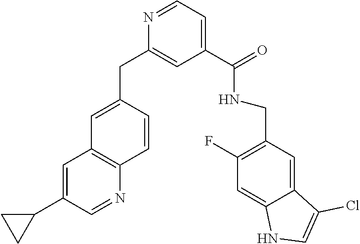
N1=CC=C(C(NCC2=C(F)C=C3C(=C2)C(Cl)=CN3)=O)C=C1CC1=CC2=C(C=C1)N=CC(C1CC1)=C2
